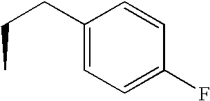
CCCC1=CC=C(F)C=C1
